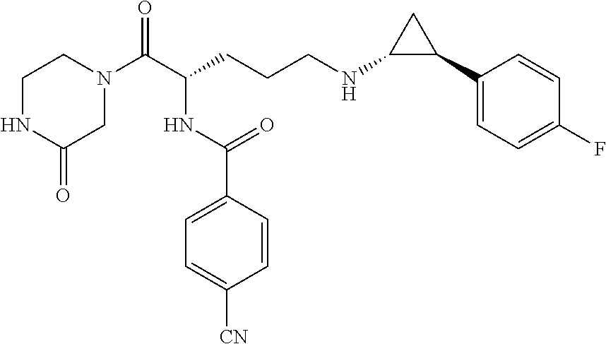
C1NC(=O)CN(C(C(CCCNC2C(C3=CC=C(F)C=C3)C2)NC(C2=CC=C([CN])C=C2)=O)=O)C1
